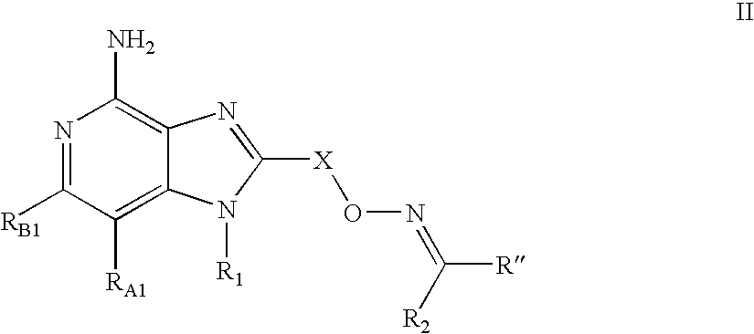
N1=C([RB1])C([RA1])=C2C(=C1N)N=C([X]ON=C([R2])[R])N2[R1]
